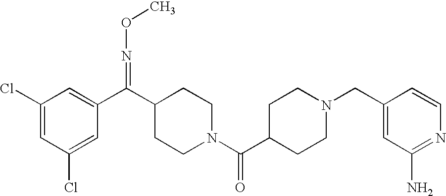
C1(Cl)=CC(Cl)=CC(C(C2CCN(C(C3CCN(CC4=CC(N)=NC=C4)CC3)=O)CC2)=NOC)=C1
